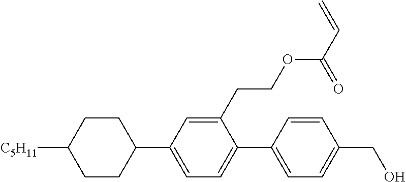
C1CC([C5H11])CCC1C1=CC=C(C2=CC=C(CO)C=C2)C(CCOC(C=C)=O)=C1
